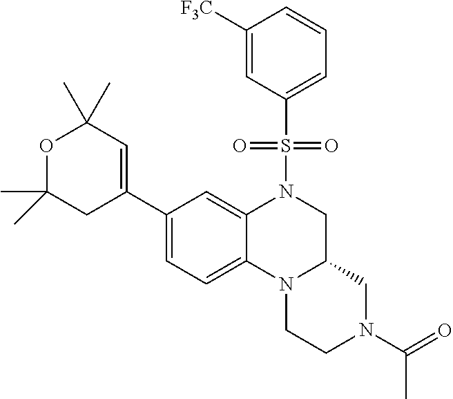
C1([F3C])=CC(S(N2CC3N(C4=CC=C(C5=CC(C)(C)OC(C)(C)C5)C=C24)CCN(C(C)=O)C3)(=O)=O)=CC=C1
